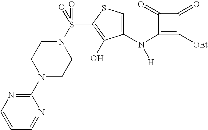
C1=CC=NC(N2CCN(S(=O)(C3=C(O)C(N(C4=C([OEt])C(=O)C4=O)[H])=CS3)=O)CC2)=N1
